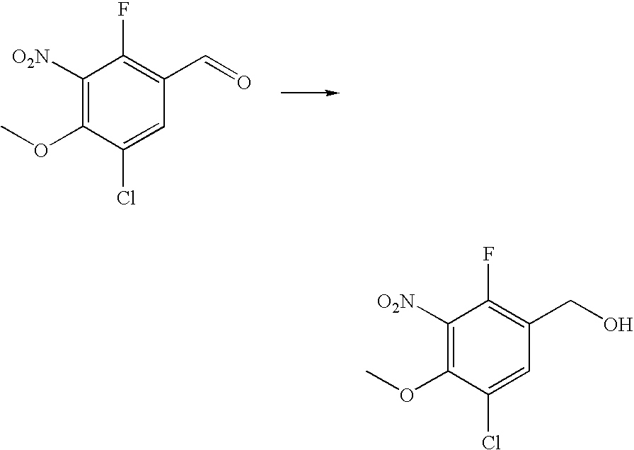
C1([O2N])=C(OC)C(Cl)=CC(C=O)=C1F.C1([O2N])=C(OC)C(Cl)=CC(CO)=C1F
